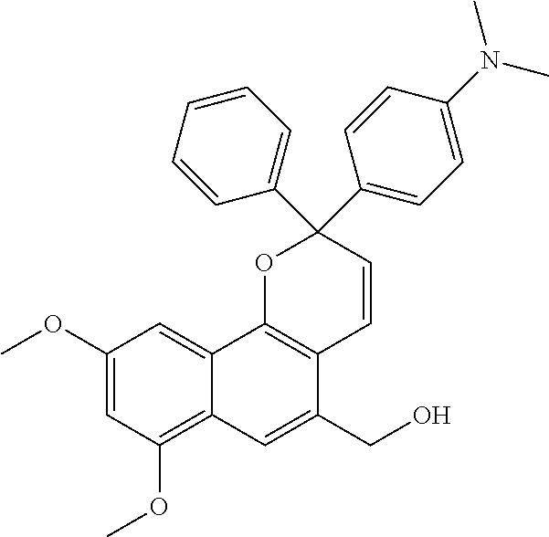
C1(OC)=CC(OC)=C2C(=C1)C1=C(C(CO)=C2)C=CC(C2=CC=CC=C2)(C2=CC=C(N(C)C)C=C2)O1
